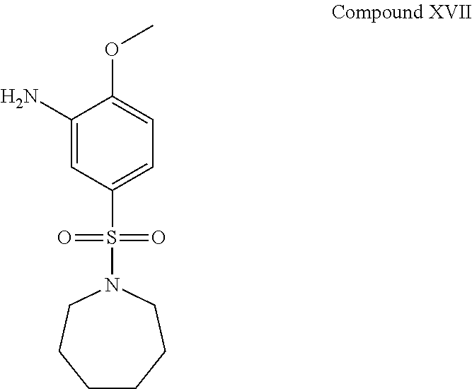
C1(N)=CC(S(=O)(N2CCCCCC2)=O)=CC=C1OC
